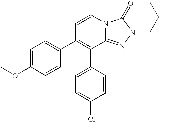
C1=CN2C(=NN(CC(C)C)C2=O)C(C2=CC=C(Cl)C=C2)=C1C1=CC=C(OC)C=C1
